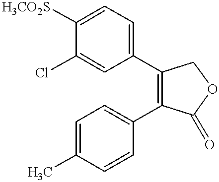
C1=C(Cl)C([H3CO2S])=CC=C1C1=C(C2=CC=C(C)C=C2)C(=O)OC1
